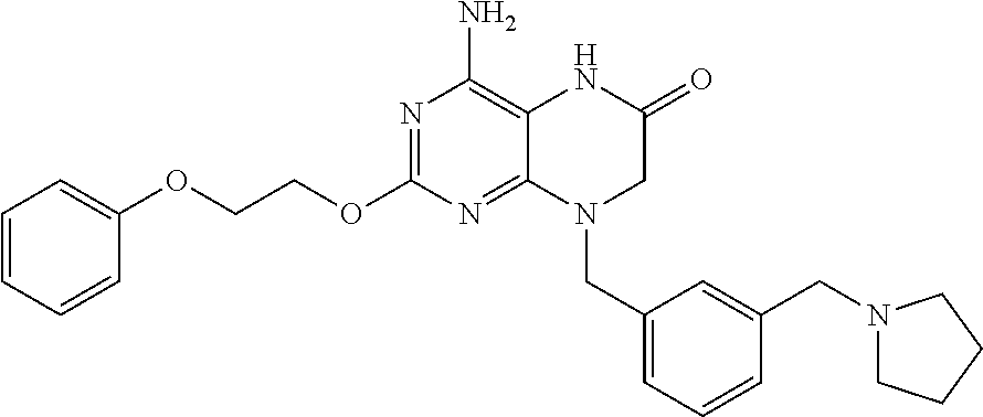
N1=C(OCCOC2=CC=CC=C2)N=C2C(=C1N)NC(=O)CN2CC1=CC=CC(CN2CCCC2)=C1
